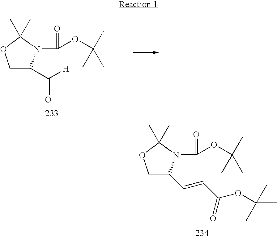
C1C(C([H])=O)N(C(=O)OC(C)(C)C)C(C)(C)O1.C1OC(C)(C)N(C(=O)OC(C)(C)C)C1C=CC(=O)OC(C)(C)C
